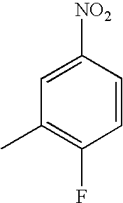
C1=CC([NO2])=CC(C)=C1F
